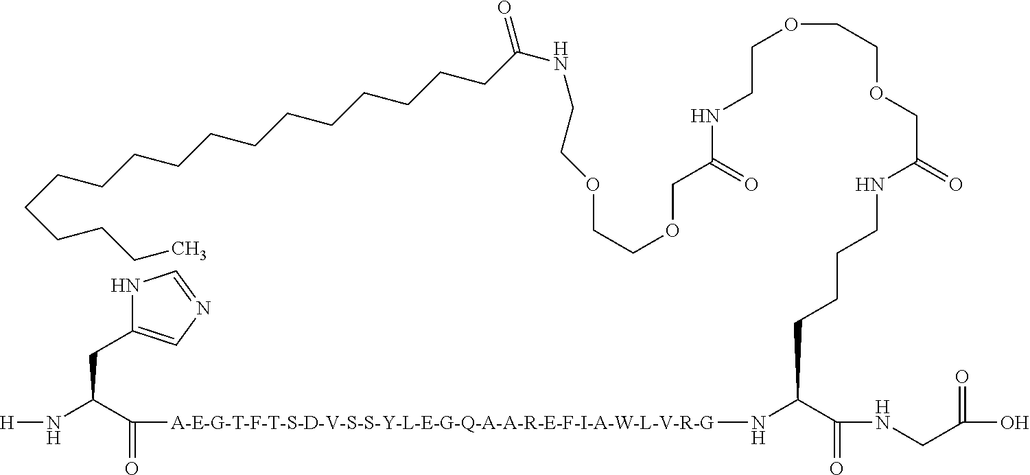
N1C(CC(N[H])C(=O)[A-E-G-T-F-T-S-D-V-S-S-Y-L-E-G-Q-A-A-R-E-F-I-A-W-L-V-R-G]NC(CCCCNC(=O)COCCOCCNC(=O)COCCOCCNC(=O)CCCCCCCCCCCCCCCCC)C(NCC(O)=O)=O)=CN=C1
